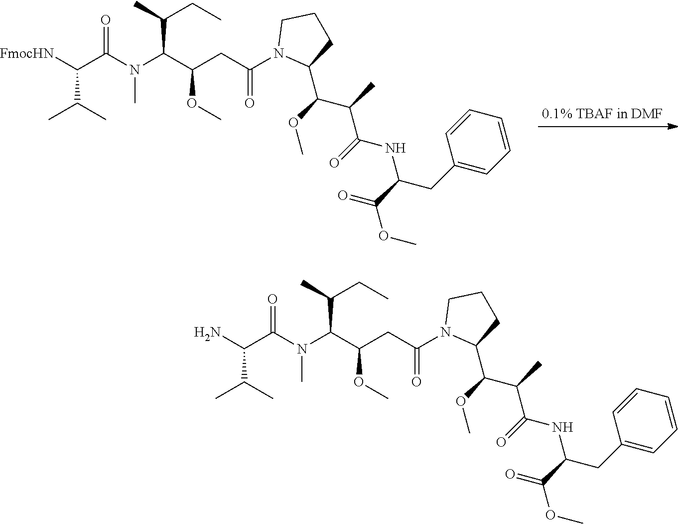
C(C(N(C(C(CC(N1C(C(OC)C(C)C(=O)NC(CC2=CC=CC=C2)C(=O)OC)CCC1)=O)OC)C(C)CC)C)=O)([FmocHN])C(C)C.C(C(N(C(C(CC(N1C(C(OC)C(C)C(=O)NC(CC2=CC=CC=C2)C(=O)OC)CCC1)=O)OC)C(C)CC)C)=O)(N)C(C)C
